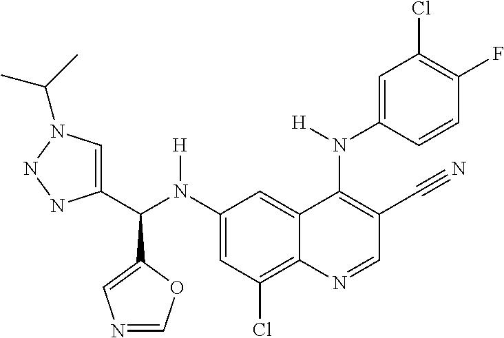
C1(N(C(C2=CN(C(C)C)NN2)C2=CN=CO2)[H])=CC(Cl)=C2C(=C1)C(N(C1=CC(Cl)=C(F)C=C1)[H])=C(C#N)C=N2
